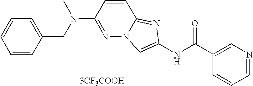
[3CF3COOH].C1=CC=NC=C1C(NC1=CN2N=C(N(CC3=CC=CC=C3)C)C=CC2=N1)=O
